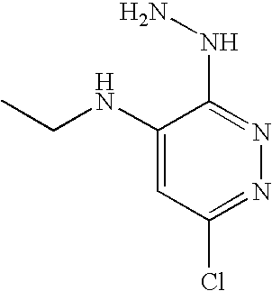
C1(NCC)=CC(Cl)=NN=C1NN
